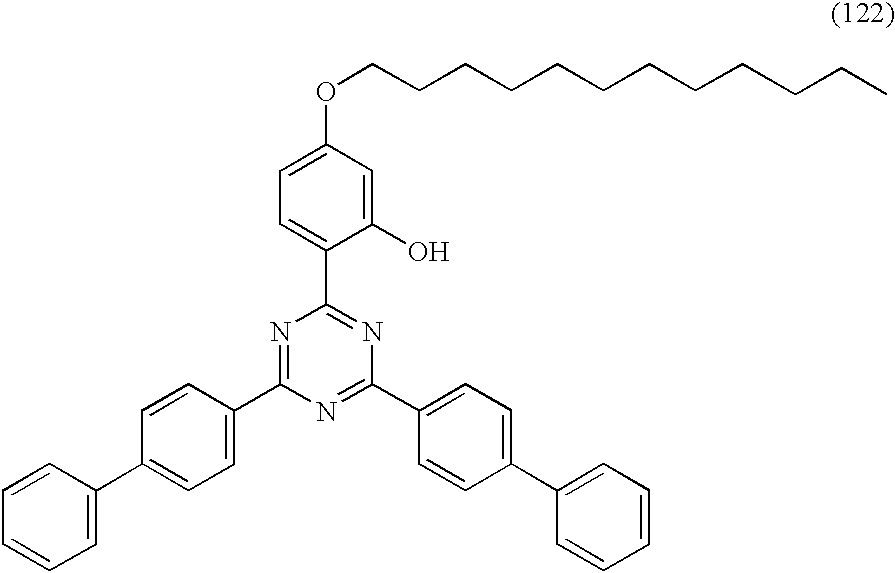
C1(C2=CC=CC=C2)=CC=C(C2=NC(C3=CC=C(OCCCCCCCCCCCC)C=C3O)=NC(C3=CC=C(C4=CC=CC=C4)C=C3)=N2)C=C1
